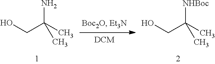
NC(CO)(C)C.[NHBoc]C(CO)(C)C
